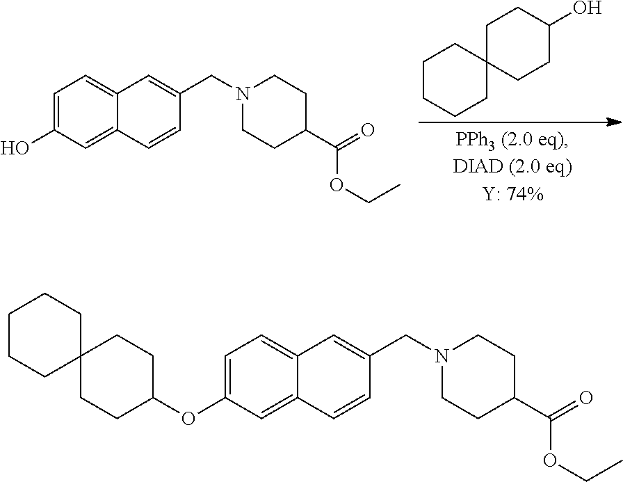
C1=C(O)C=C2C(=C1)C=C(CN1CCC(C(=O)OCC)CC1)C=C2.C1CC(O)CCC12CCCCC2.C1=C(OC2CCC3(CC2)CCCCC3)C=C2C(=C1)C=C(CN1CCC(C(=O)OCC)CC1)C=C2
